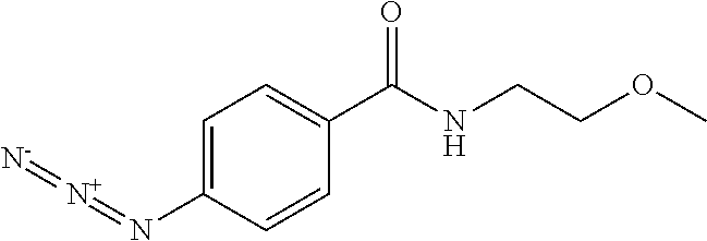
C1=C(N=[N+]=[N-])C=CC(C(NCCOC)=O)=C1
